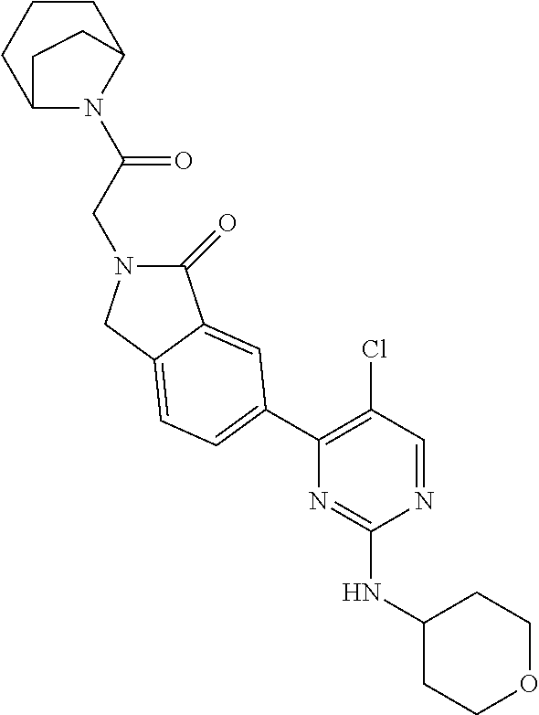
C(C(=O)N1C2CCCC1CC2)N1C(=O)C2=CC(C3=C(Cl)C=NC(NC4CCOCC4)=N3)=CC=C2C1
